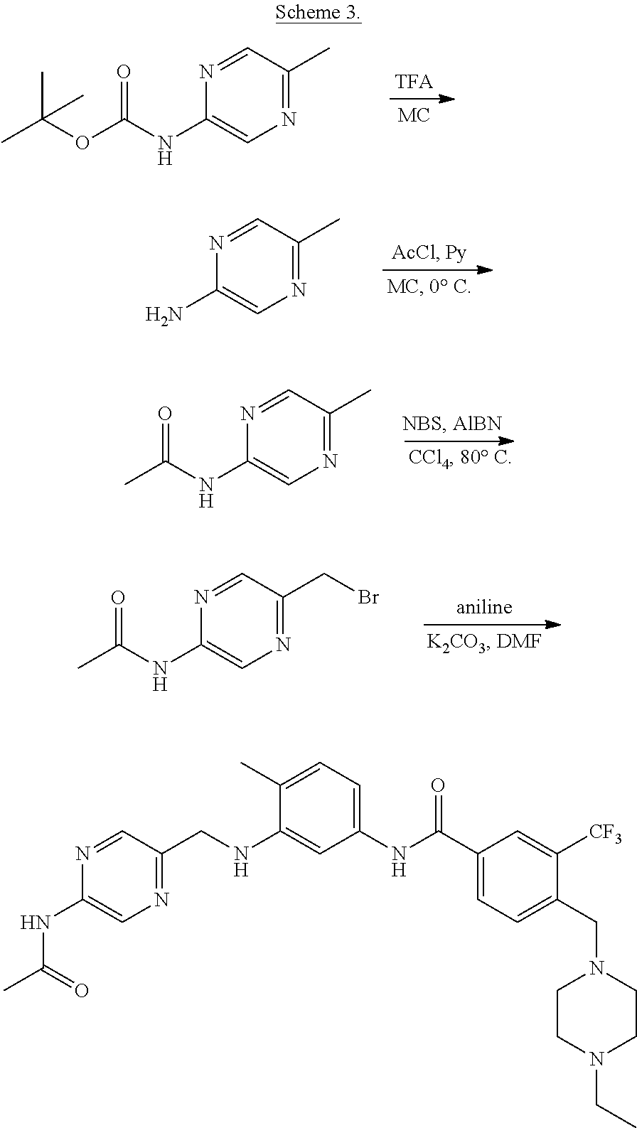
CC(OC(NC1=CN=C(C)C=N1)=O)(C)C.NC1=CN=C(C)C=N1.N(C1=CN=C(C)C=N1)C(C)=O.N(C1=CN=C(CBr)C=N1)C(C)=O.N(C(=O)C)C1=CN=C(CNC2=CC(NC(C3=CC=C(CN4CCN(CC)CC4)C([CF3])=C3)=O)=CC=C2C)C=N1
